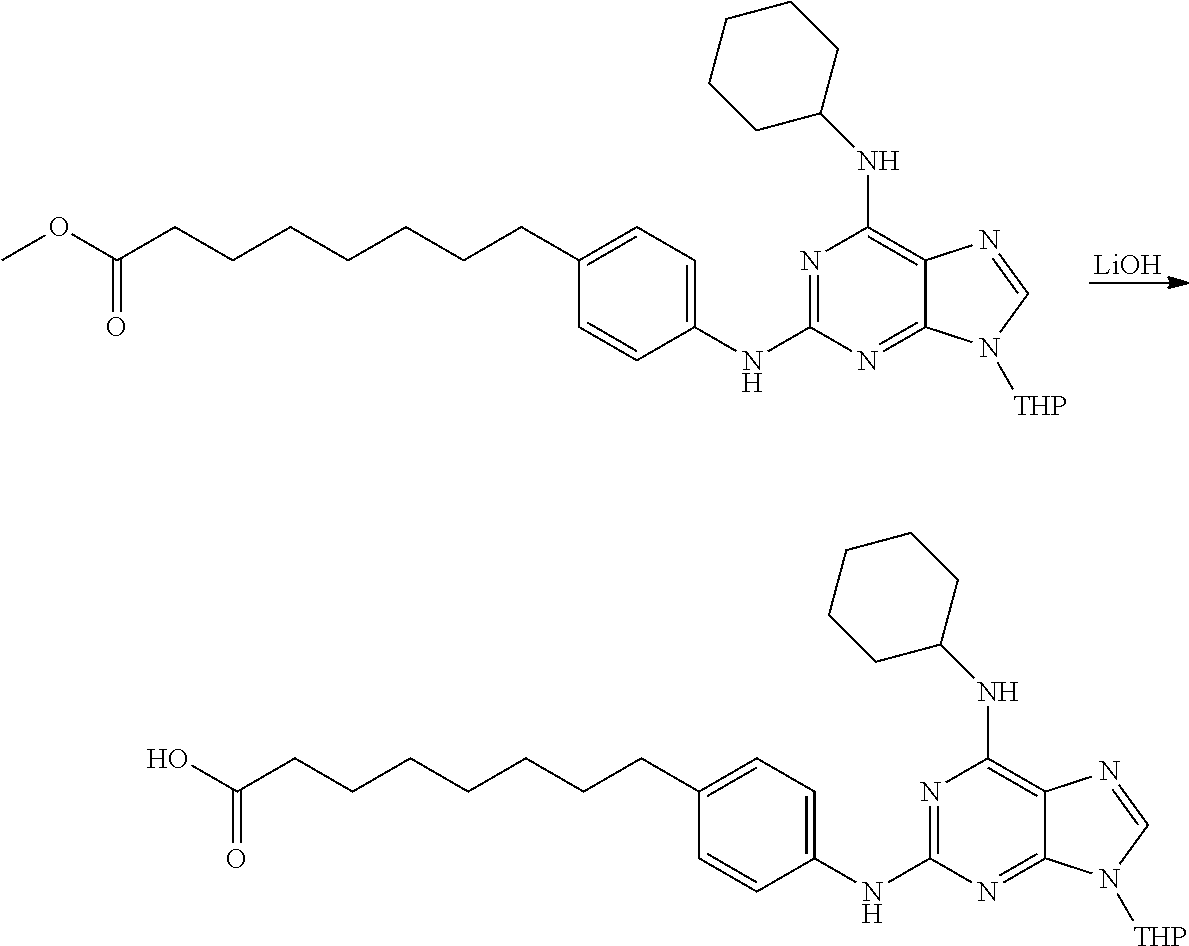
[LiOH].COC(CCCCCCCC1=CC=C(NC2=NC(NC3CCCCC3)=C3C(=N2)N([THP])C=N3)C=C1)=O.OC(CCCCCCCC1=CC=C(NC2=NC(NC3CCCCC3)=C3C(=N2)N([THP])C=N3)C=C1)=O
